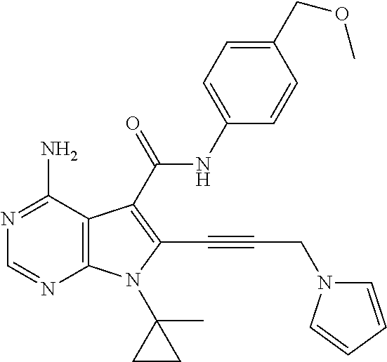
C12=C(C(N)=NC=N1)C(C(=O)NC1=CC=C(COC)C=C1)=C(C#CCN1C=CC=C1)N2C1(C)CC1
